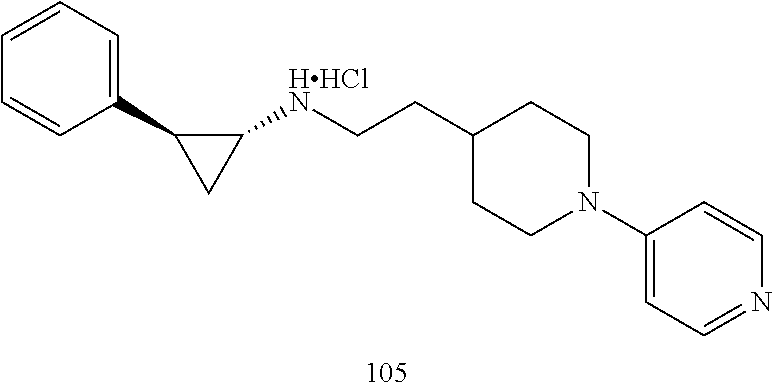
C(C1CCN(C2=CC=NC=C2)CC1)C[HHClN]C1CC1C1=CC=CC=C1
